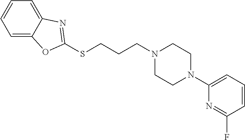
C(CCN1CCN(C2=CC=CC(F)=N2)CC1)SC1=NC2=CC=CC=C2O1
